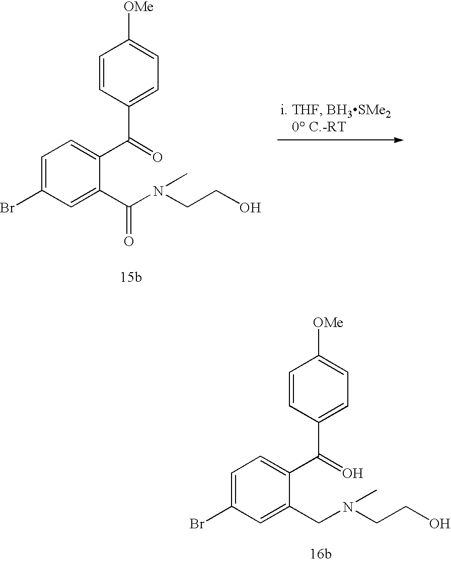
C1=C(Br)C=C(C(N(CCO)C)=O)C(C(=O)C2=CC=C([OMe])C=C2)=C1.C1=C(Br)C=C(CN(CCO)C)C(C(=O)C2=CC=C([OMe])C=C2)=C1
